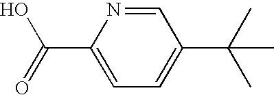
C1=NC(C(O)=O)=CC=C1C(C)(C)C
